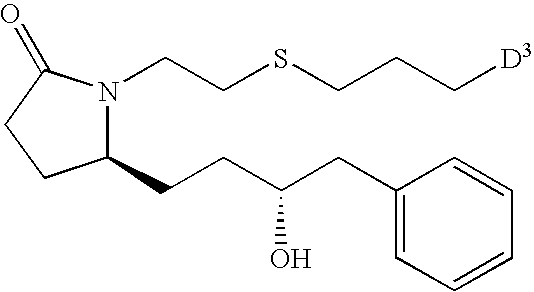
C(SCCN1C(CCC(CC2=CC=CC=C2)O)CCC1=O)CC[D3]
